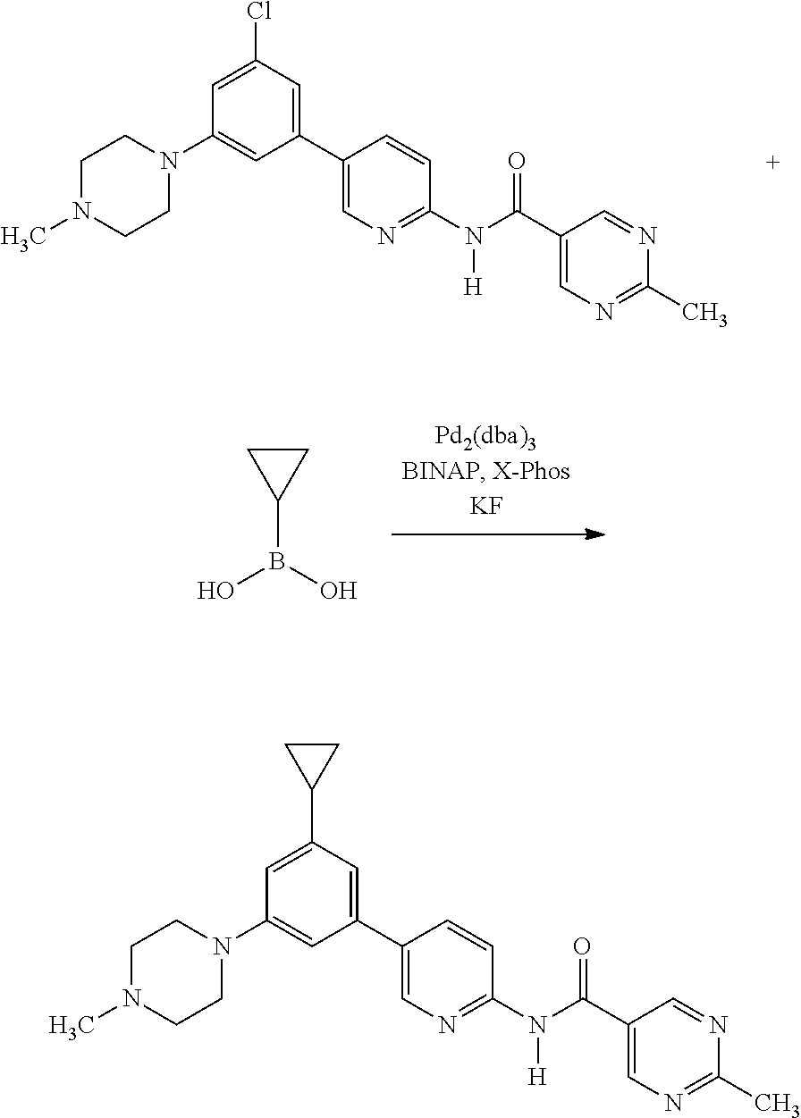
C1=C(Cl)C=C(C2=CN=C(N(C(C3=CN=C(C)N=C3)=O)[H])C=C2)C=C1N1CCN(C)CC1.C1(B(O)O)CC1.C1=C(C2CC2)C=C(C2=CN=C(N(C(C3=CN=C(C)N=C3)=O)[H])C=C2)C=C1N1CCN(C)CC1
